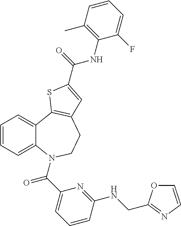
C1=CC=C2C(=C1)C1=C(CCN2C(C2=CC=CC(NCC3=NC=CO3)=N2)=O)C=C(C(=O)NC2=C(C)C=CC=C2F)S1
